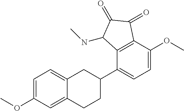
C1=C(OC)C=C2C(=C1)CC(C1=CC=C(OC)C3=C1C(NC)C(=O)C3=O)CC2
